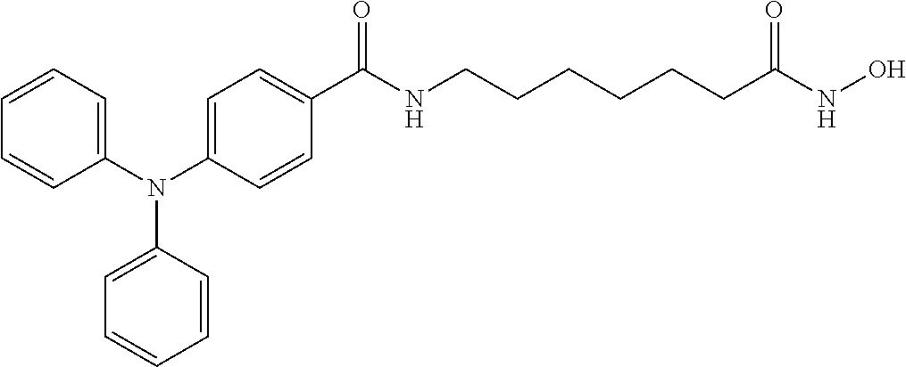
C1(N(C2=CC=C(C(NCCCCCCC(NO)=O)=O)C=C2)C2=CC=CC=C2)=CC=CC=C1
